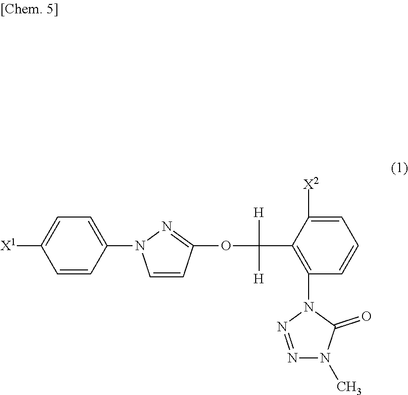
C1=C([X2])C(C(OC2=NN(C3=CC=C([X1])C=C3)C=C2)([H])[H])=C(N2N=NN(C)C2=O)C=C1
